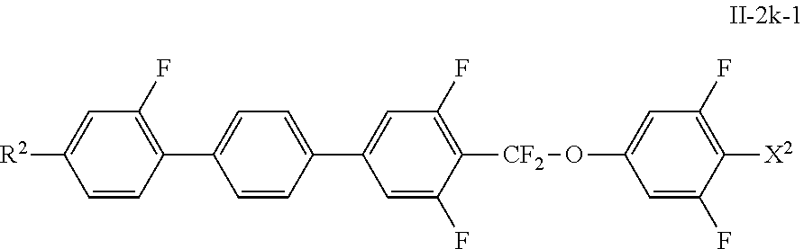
C1=C(C2=C(F)C=C([R2])C=C2)C=CC(C2=CC(F)=C([CF2]OC3=CC(F)=C([X2])C(F)=C3)C(F)=C2)=C1
